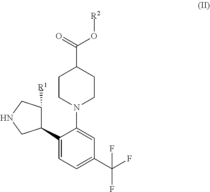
C1CN(C2=CC(C(F)(F)F)=CC=C2C2C([R1])CNC2)CCC1C(=O)O[R2]
